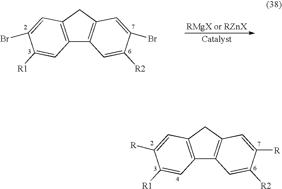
C12=C(CC3=C1C=C([R2])C(Br)=C3)C=C(Br)C([R1])=C2.C12=C(CC3=C1C=C([R2])C([R])=C3)C=C([R])C([R1])=C2
